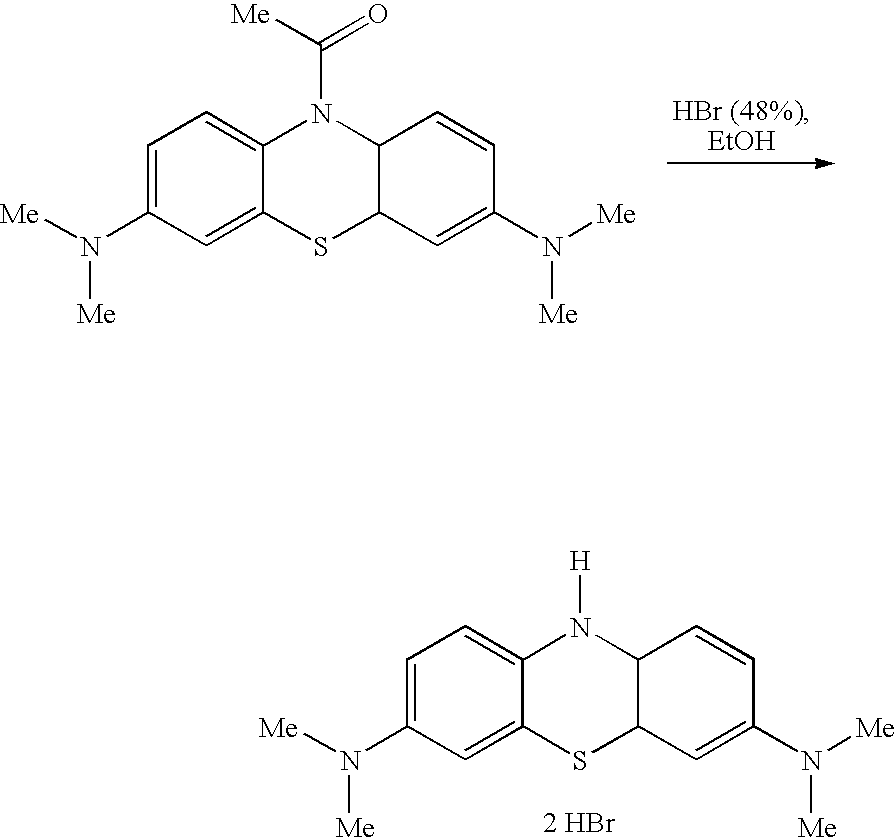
C1=C(N([Me])[Me])C=C2C(=C1)N(C([Me])=O)C1C(S2)C=C(N([Me])[Me])C=C1.C1=C(N([Me])[Me])C=C2C(=C1)N([H])C1C(S2)C=C(N([Me])[Me])C=C1.[2 HBr]
